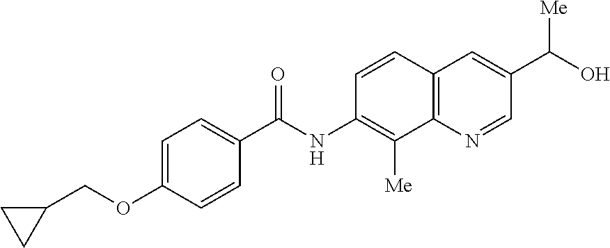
C1=C(OCC2CC2)C=CC(C(NC2=C([Me])C3=C(C=C(C(O)[Me])C=N3)C=C2)=O)=C1
